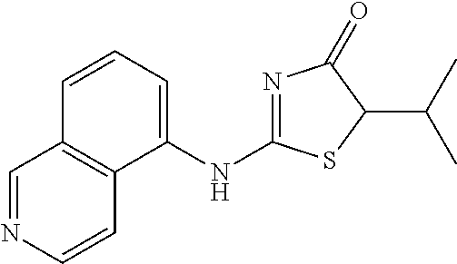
N1=C(NC2=CC=CC3=C2C=CN=C3)SC(C(C)C)C1=O
